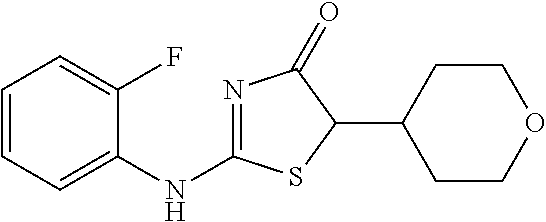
C1=CC=C(NC2=NC(=O)C(C3CCOCC3)S2)C(F)=C1
